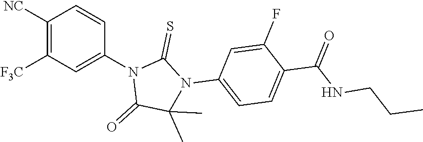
C1([NC])=C([F3C])C=C(N2C(=O)C(C)(C)N(C3=CC=C(C(NCCC)=O)C(F)=C3)C2=S)C=C1
